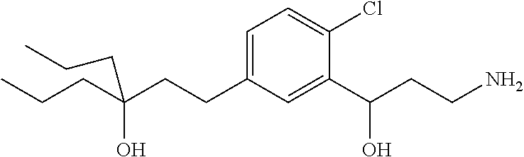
CCCC(CCC1=CC=C(Cl)C(C(CCN)O)=C1)(O)CCC
